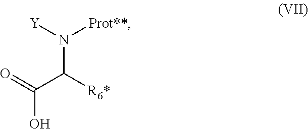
N(C([R6*])C(=O)O)([Y])[Prot**]
